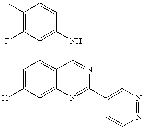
C1=C(Cl)C=C2C(=C1)C(NC1=CC(F)=C(F)C=C1)=NC(C1=CN=NC=C1)=N2
